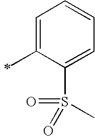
C1=C(C)C(S(C)(=O)=O)=CC=C1
